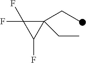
C1(CC)(CC)C(F)(F)C1F
